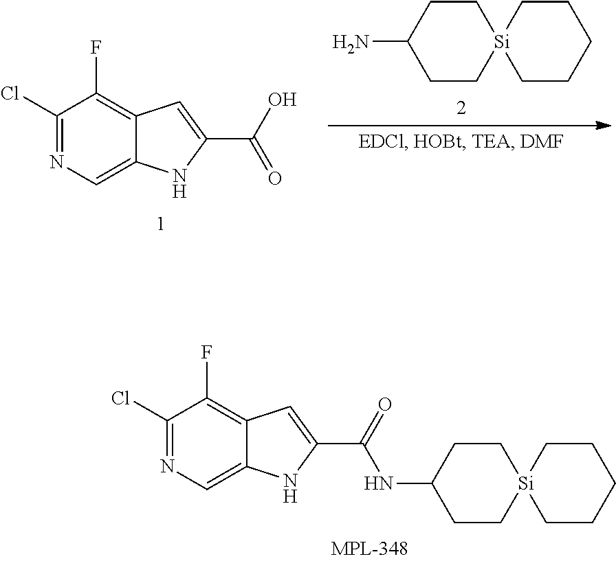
C1(Cl)=NC=C2C(=C1F)C=C(C(O)=O)N2.C1(N)CC[Si]2(CC1)CCCCC2.C1(Cl)=NC=C2C(=C1F)C=C(C(=O)NC1CC[Si]3(CC1)CCCCC3)N2
